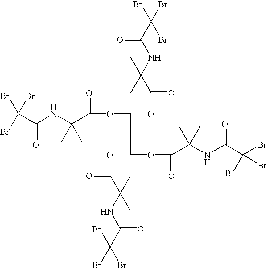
BrC(Br)(C(NC(C(=O)OCC(COC(=O)C(NC(C(Br)(Br)Br)=O)(C)C)(COC(=O)C(NC(C(Br)(Br)Br)=O)(C)C)COC(=O)C(C)(C)NC(=O)C(Br)(Br)Br)(C)C)=O)Br
